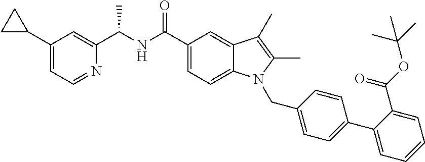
C1(C2CC2)=CC=NC(C(NC(C2=CC=C3C(=C2)C(C)=C(C)N3CC2=CC=C(C3=CC=CC=C3C(=O)OC(C)(C)C)C=C2)=O)C)=C1
